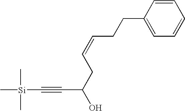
C1=C(CCC=CCC(O)C#C[Si](C)(C)C)C=CC=C1
